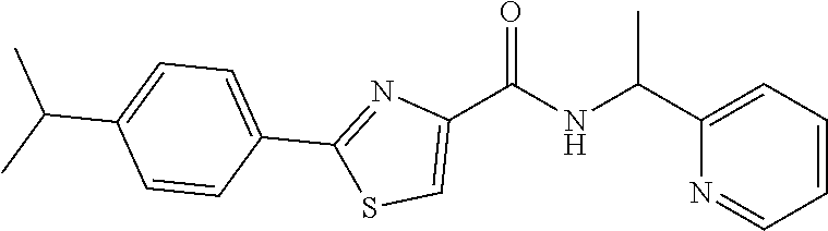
C1=CC=C(C(NC(C2=CSC(C3=CC=C(C(C)C)C=C3)=N2)=O)C)N=C1
